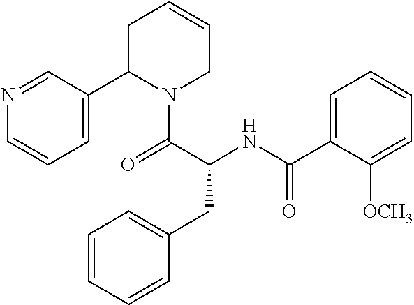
N1=CC(C2N(C(=O)C(NC(C3=CC=CC=C3[OCH3])=O)CC3=CC=CC=C3)CC=CC2)=CC=C1
